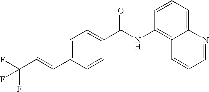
C1=C(C=CC(F)(F)F)C=CC(C(NC2=C3C(=CC=C2)N=CC=C3)=O)=C1C
